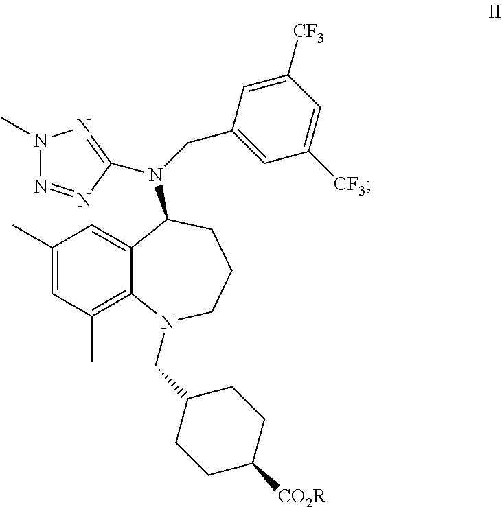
C1(C)=CC(C)=C2C(=C1)C(N(CC1=CC([CF3])=CC([CF3])=C1)C1=NN(C)N=N1)CCCN2CC1CCC([CO2R])CC1
